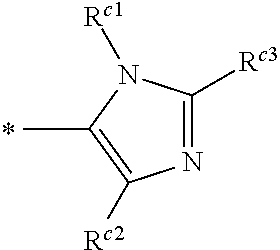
N1=C([Rc3])N([Rc1])C(C)=C1[Rc2]
